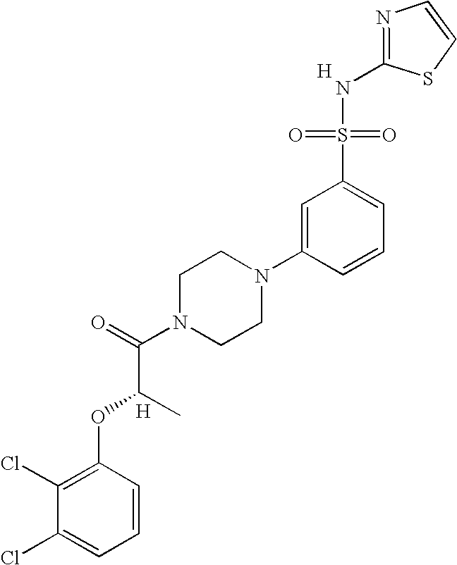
C1(Cl)=C(OC(C(N2CCN(C3=CC(S(=O)(=O)NC4=NC=CS4)=CC=C3)CC2)=O)C)C=CC=C1Cl.[H].[H]
